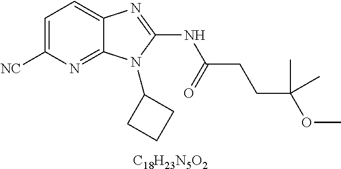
C1=C([NC])N=C2C(=C1)N=C(NC(CCC(OC)(C)C)=O)N2C1CCC1.[C18H23N5O2]
